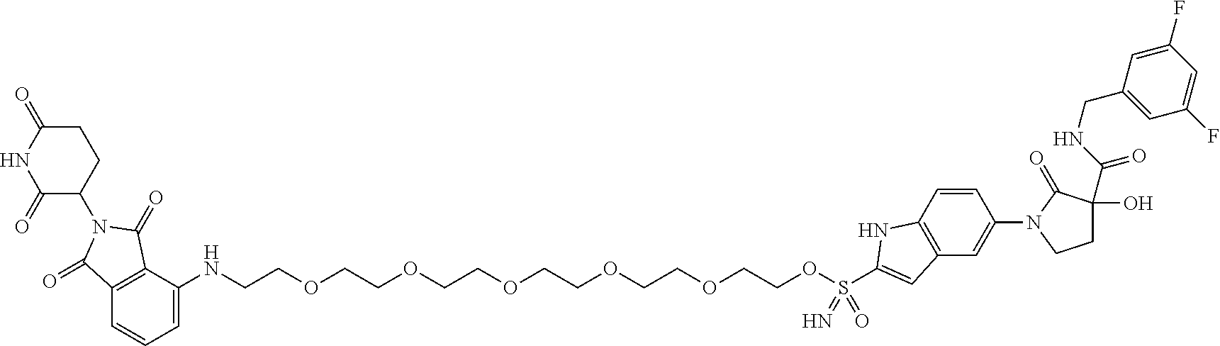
C1=C(NCCOCCOCCOCCOCCOCCOS(C2=CC3=C(C=CC(N4CCC(O)(C(NCC5=CC(F)=CC(F)=C5)=O)C4=O)=C3)N2)(=O)=N)C2=C(C=C1)C(=O)N(C1CCC(=O)NC1=O)C2=O
